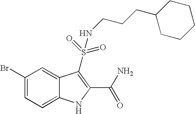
C1(Br)=CC=C2C(=C1)C(S(NCCCC1CCCCC1)(=O)=O)=C(C(N)=O)N2
